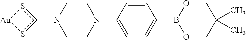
C1CN(C2=CC=C(B3OCC(C)(C)CO3)C=C2)CCN1c1s[Au]s1
